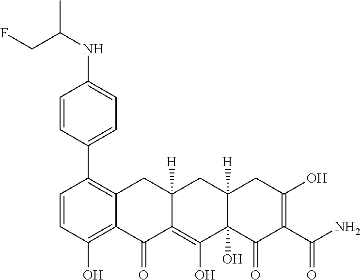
C1=CC(O)=C2C(=C1C1=CC=C(NC(C)CF)C=C1)CC1([H])C(=C(O)C3(O)C([H])(C1)CC(O)=C(C(N)=O)C3=O)C2=O
